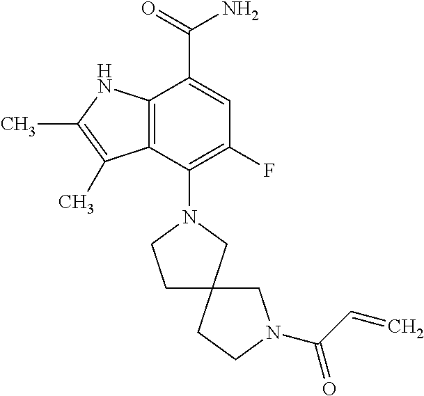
C12=C(NC(C)=C1C)C(C(=O)N)=CC(F)=C2N1CCC2(C1)CN(C(C=C)=O)CC2
